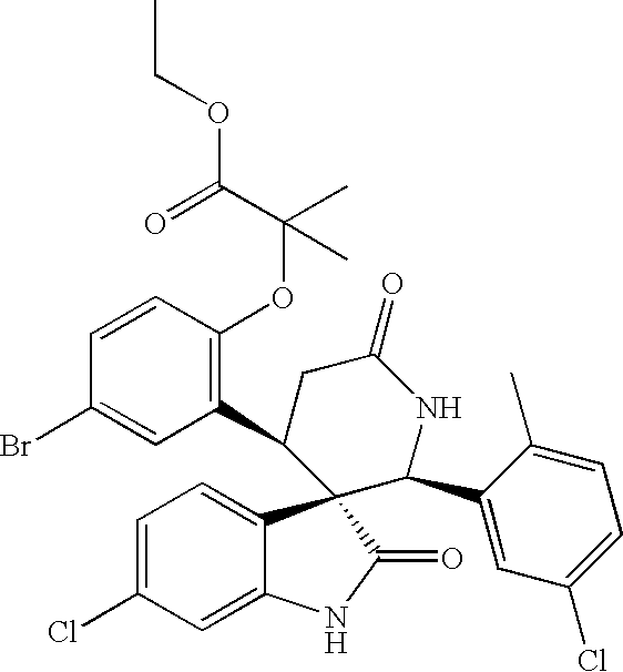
C1=C(Cl)C=C2C(=C1)C1(C(=O)N2)C(C2=C(OC(C)(C(=O)OCC)C)C=CC(Br)=C2)CC(=O)NC1C1=CC(Cl)=CC=C1C
